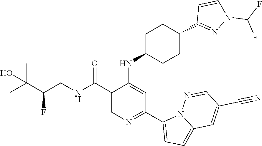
C1(C(NCC(C(C)(C)O)F)=O)=CN=C(C2=CC=C3N2N=CC(C#N)=C3)C=C1NC1CCC(C2=NN(C(F)F)C=C2)CC1
